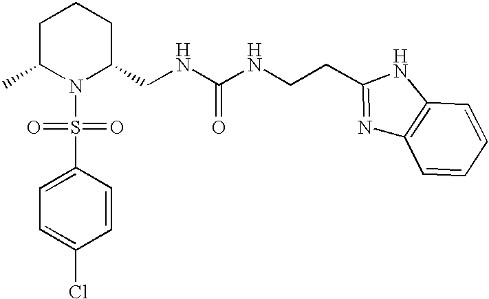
C1(S(N2C(CNC(NCCC3=NC4=C(N3)C=CC=C4)=O)CCCC2C)(=O)=O)=CC=C(Cl)C=C1
